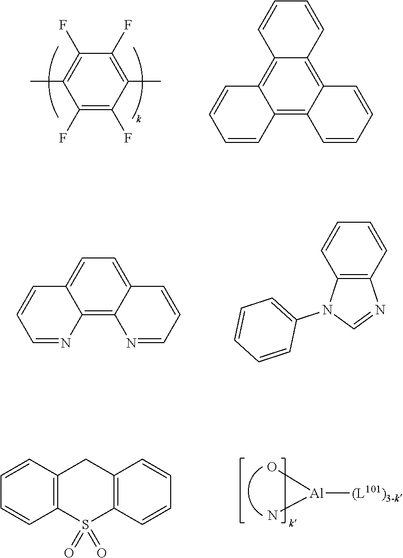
C1(F)=C(C)C(F)=C(F)C(C)=C1F.C12=C3C(=C4C(=C1C=CC=C2)C=CC=C4)C=CC=C3.C1=C2C(=C3C(=C1)C=CC=N3)N=CC=C2.C12=C(N(C3=CC=CC=C3)C=N1)C=CC=C2.C1=CC=CC2=C1CC1=C(S2(=O)=O)C=CC=C1.O[Al]([(L101)3-k])N
